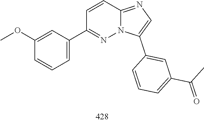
C1(C2=CC(C(C)=O)=CC=C2)=CN=C2C=CC(C3=CC=CC(OC)=C3)=NN12
